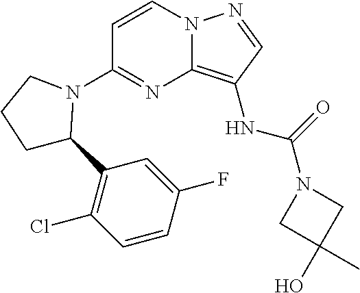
N12C(=C(NC(N3CC(C)(O)C3)=O)C=N1)N=C(N1C(C3=C(Cl)C=CC(F)=C3)CCC1)C=C2
